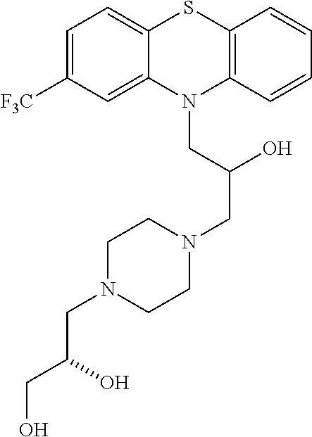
C1=C([F3C])C=C2C(=C1)SC1=C(N2CC(CN2CCN(CC(CO)O)CC2)O)C=CC=C1
